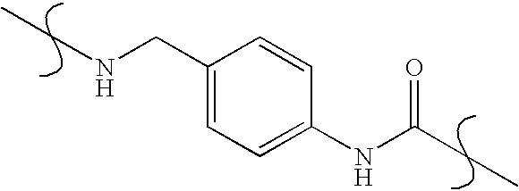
C1(CNCC)=CC=C(NC(CC)=O)C=C1
